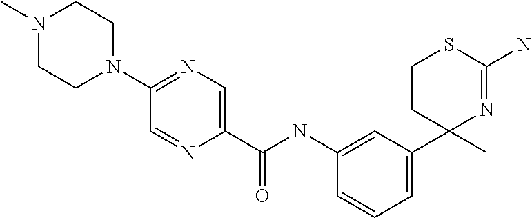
C1(C(NC2=CC(C3(C)N=C(N)SCC3)=CC=C2)=O)=CN=C(N2CCN(C)CC2)C=N1
